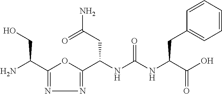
C1(C(N)CO)=NN=C(C(NC(NC(C(O)=O)CC2=CC=CC=C2)=O)CC(N)=O)O1
